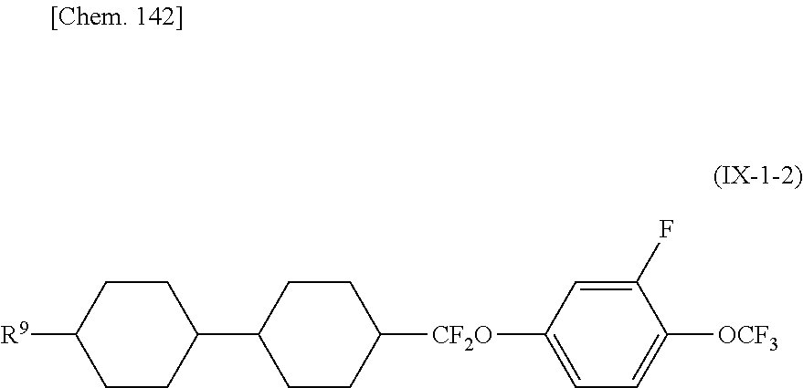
C1(F)=CC([CF2O]C2CCC(C3CCC([R9])CC3)CC2)=CC=C1[OCF3]
